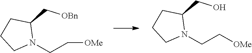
C1CCN(CC[OMe])C1CO.C1CCN(CC[OMe])C1C[OBn]
